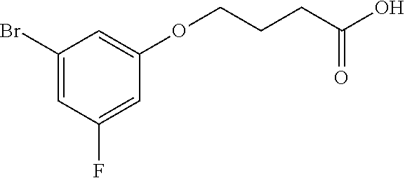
C1(Br)=CC(F)=CC(OCCCC(O)=O)=C1
